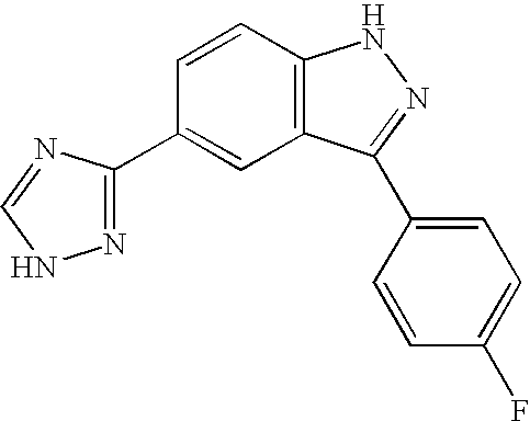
C12=C(C=CC(C3=NNC=N3)=C1)NN=C2C1=CC=C(F)C=C1
